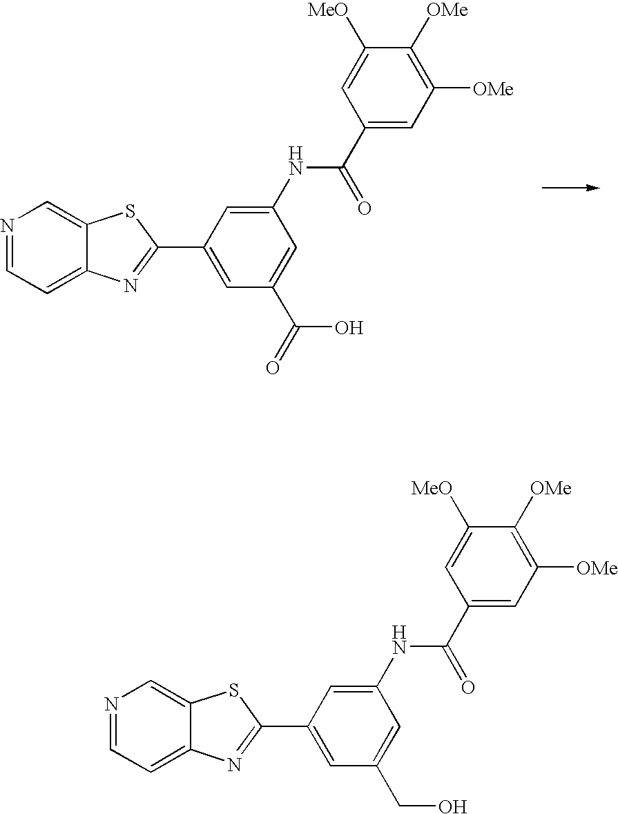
N1=CC=C2C(=C1)SC(C1=CC(C(=O)O)=CC(NC(C3=CC([OMe])=C([OMe])C([MeO])=C3)=O)=C1)=N2.N1=CC=C2C(=C1)SC(C1=CC(CO)=CC(NC(C3=CC([OMe])=C([OMe])C([MeO])=C3)=O)=C1)=N2
